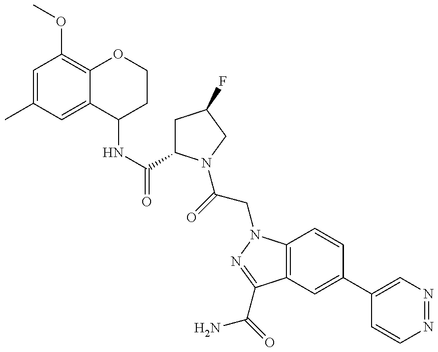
C12=C(N(CC(=O)N3C(C(=O)NC4CCOC5=C(OC)C=C(C)C=C45)CC(F)C3)N=C1C(N)=O)C=CC(C1=CN=NC=C1)=C2
